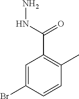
C1=C(Br)C=CC(C)=C1C(=O)NN
